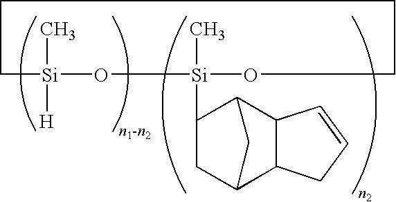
C1[Si](C)([H])O[Si](C)(C2CC3C4C(C2C3)C=CC4)OCCC1
